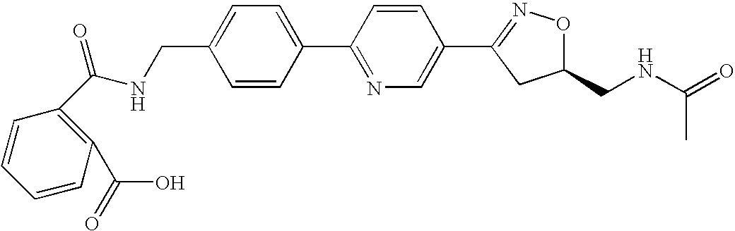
C1=C(CNC(=O)C2=C(C(=O)O)C=CC=C2)C=CC(C2=NC=C(C3=NOC(CNC(C)=O)C3)C=C2)=C1
